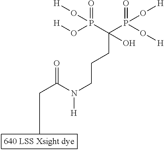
CCC(N([H])CCCC(P(O[H])(=O)O[H])(P(=O)(O[H])O[H])O)=O
